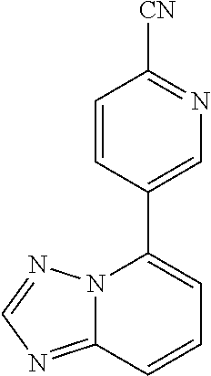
C12=NC=NN1C(C1=CN=C([CN])C=C1)=CC=C2
